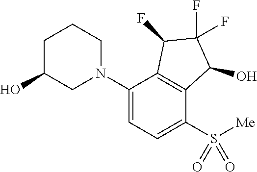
C1(N2CCCC(O)C2)=CC=C(S([Me])(=O)=O)C2=C1C(F)C(F)(F)C2O
